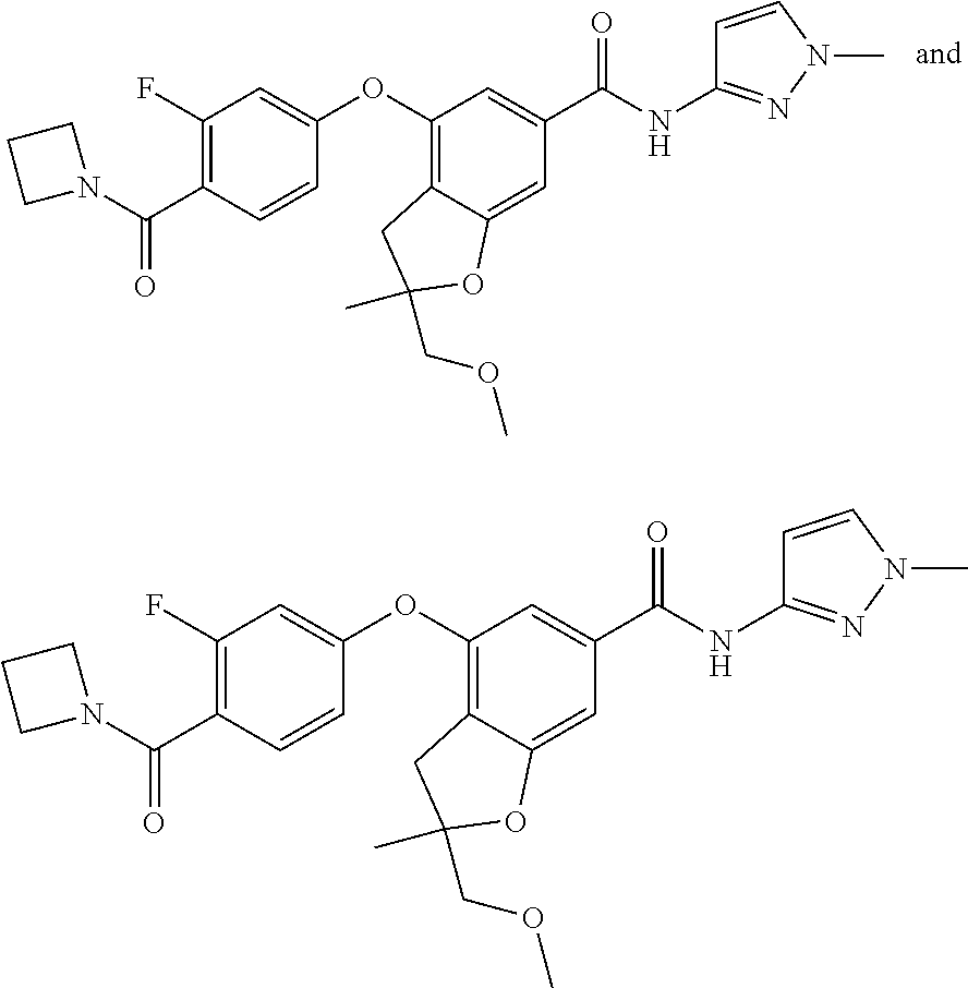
C1(F)=C(C(N2CCC2)=O)C=CC(OC2=C3C(=CC(C(NC4=NN(C)C=C4)=O)=C2)OC(COC)(C)C3)=C1.C1(F)=C(C(N2CCC2)=O)C=CC(OC2=C3C(=CC(C(NC4=NN(C)C=C4)=O)=C2)OC(COC)(C)C3)=C1
